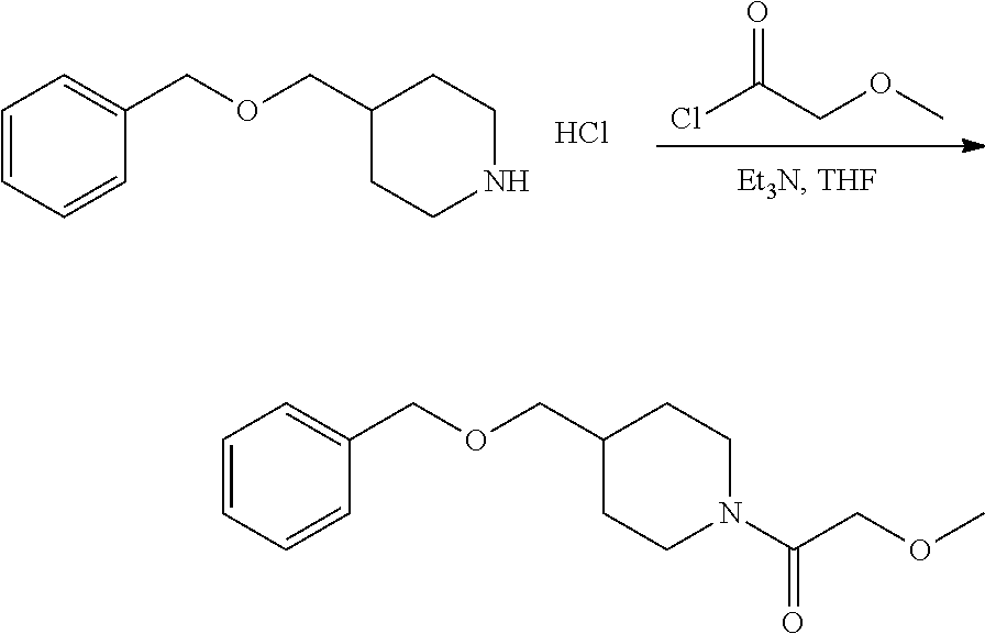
C1=CC=CC(COCC2CCN(C(COC)=O)CC2)=C1.ClC(COC)=O.C1=CC=CC(COCC2CCNCC2)=C1.Cl
